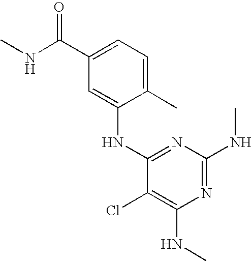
C1(C)=CC=C(C(=O)NC)C=C1NC1=NC(NC)=NC(NC)=C1Cl
